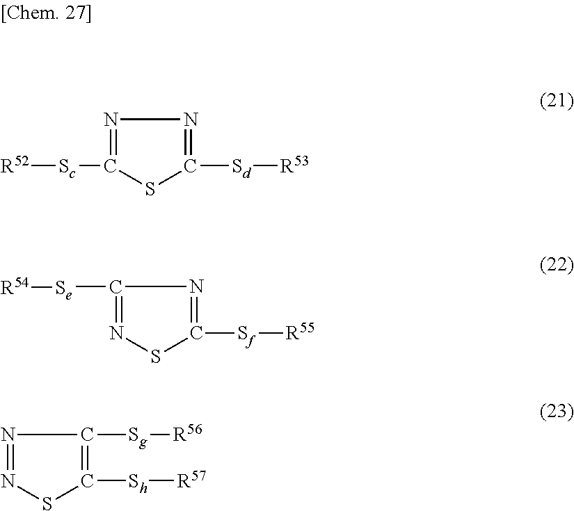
[R52][Sc]C1=NN=C([Sd][R53])S1.N1=NC([Sg][R56])=C([Sh][R57])S1.N1=C([Se][R54])N=C([Sf][R55])S1
